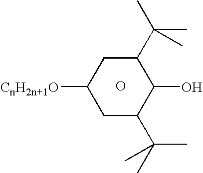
[CnH2n+1O]C1CC(C(C)(C)C)C(O)C(C(C)(C)C)C1.O
